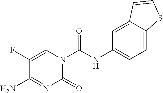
C12=CC(NC(N3C(=O)N=C(N)C(F)=C3)=O)=CC=C1SC=C2
